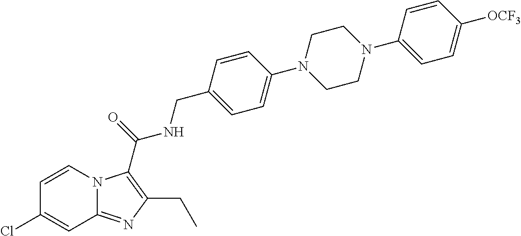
C1=CN2C(=NC(CC)=C2C(=O)NCC2=CC=C(N3CCN(C4=CC=C([OCF3])C=C4)CC3)C=C2)C=C1Cl
